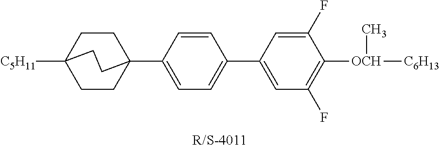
C1=C(C23CCC([H11C5])(CC2)CC3)C=CC(C2=CC(F)=C([OCH](C)[C6H13])C(F)=C2)=C1
